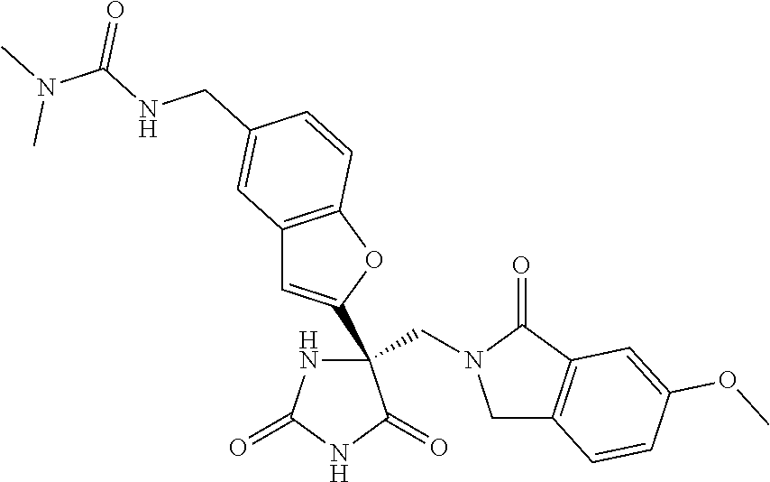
C(C1(C2=CC3=C(O2)C=CC(CNC(=O)N(C)C)=C3)NC(=O)NC1=O)N1CC2=C(C1=O)C=C(OC)C=C2
